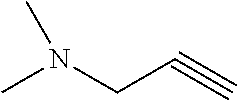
CN(CC#C)C
